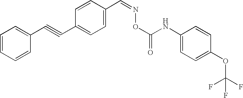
C1=CC=CC(C#CC2=CC=C(C=NOC(=O)NC3=CC=C(OC(F)(F)F)C=C3)C=C2)=C1
